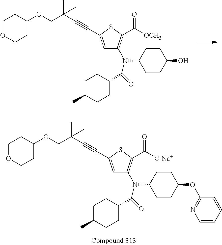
C1=C(C#CC(C)(COC2CCOCC2)C)SC(C([OCH3])=O)=C1N(C1CCC(O)CC1)C(=O)C1CCC(C)CC1.C1=C(C#CC(C)(COC2CCOCC2)C)SC(C([O-Na+])=O)=C1N(C1CCC(OC2=NC=CC=C2)CC1)C(=O)C1CCC(C)CC1
